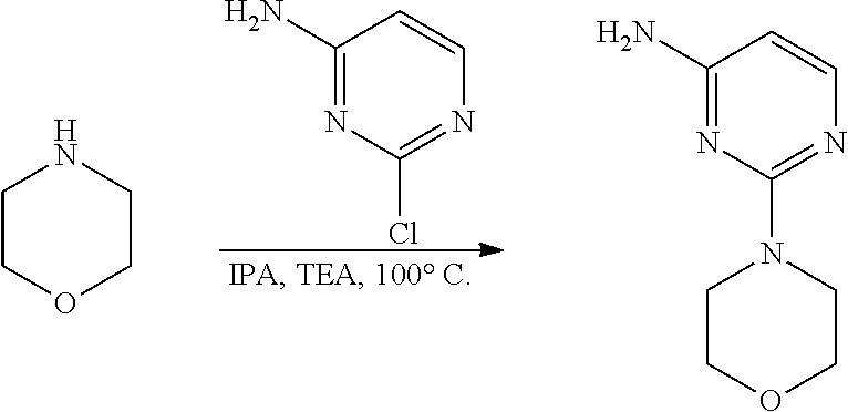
C1(N)=NC(Cl)=NC=C1.C1COCCN1.C1COCCN1C1=NC=CC(N)=N1
